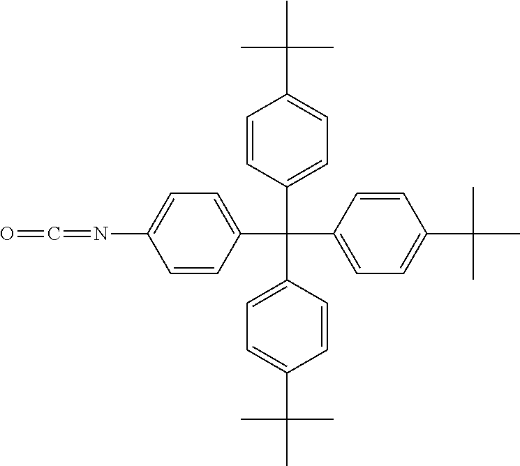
C1=CC(C(C2=CC=C(C(C)(C)C)C=C2)(C2=CC=C(N=C=O)C=C2)C2=CC=C(C(C)(C)C)C=C2)=CC=C1C(C)(C)C
